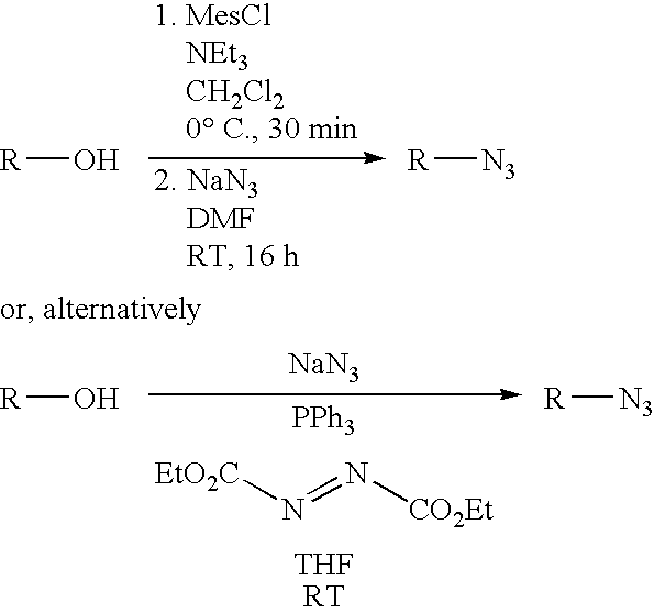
[R]O.[R][N3].[R]O.[R][N3].[NaN3].[PPh3].[EtO2C]N=N[CO2Et]
